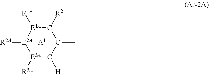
C1([R2])[E1A]([R1A])[E2A]([R2A])[E3A]([R3A])C([H])C1C.[A1]
